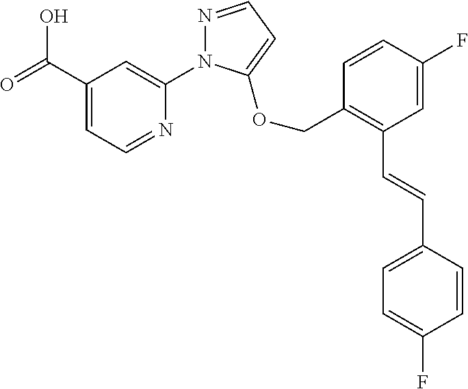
C(C1=CC=NC(N2N=CC=C2OCC2=C(C=CC3=CC=C(F)C=C3)C=C(F)C=C2)=C1)(=O)O
